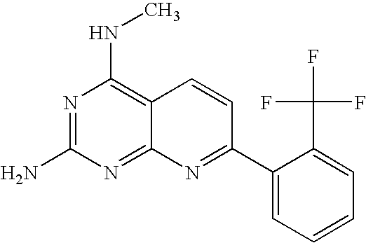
N1=C(N)N=C2C(=C1NC)C=CC(C1=CC=CC=C1C(F)(F)F)=N2
